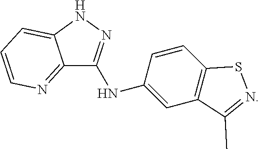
C12=NC=CC=C1NN=C2NC1=CC2=C(C=C1)SN=C2C
